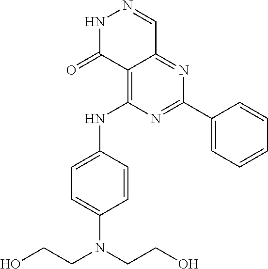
C12=C(NC3=CC=C(N(CCO)CCO)C=C3)N=C(C3=CC=CC=C3)N=C1C=NNC2=O
